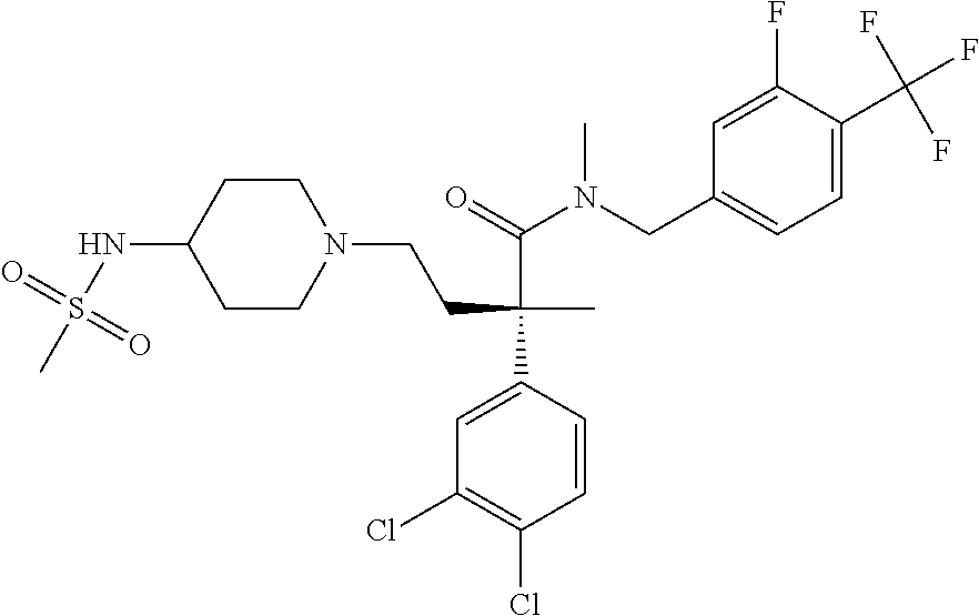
N(C1CCN(CCC(C(=O)N(CC2=CC=C(C(F)(F)F)C(F)=C2)C)(C)C2=CC(Cl)=C(Cl)C=C2)CC1)S(C)(=O)=O
